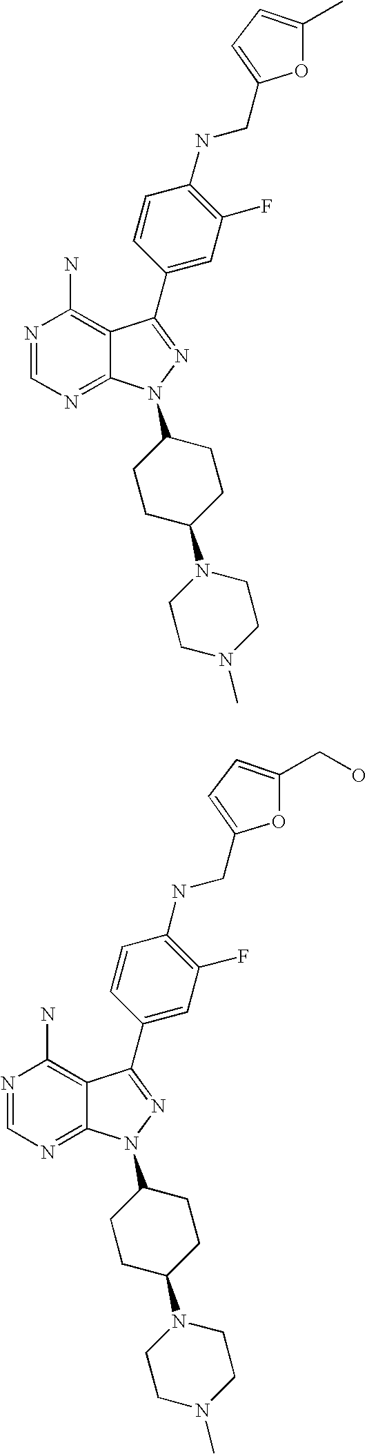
N1=CN=C2C(=C1N)C(C1=CC(F)=C(NCC3=CC=C(C)O3)C=C1)=NN2C1CCC(N2CCN(C)CC2)CC1.N1=CN=C2C(=C1N)C(C1=CC(F)=C(NCC3=CC=C(CO)O3)C=C1)=NN2C1CCC(N2CCN(C)CC2)CC1
